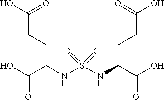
C(CCC(NS(=O)(NC(CCC(O)=O)C(O)=O)=O)C(O)=O)(O)=O
